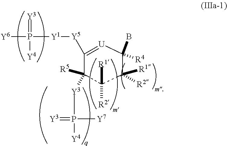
C1([Y5][Y1]P([Y6])(=[Y3])[Y4])=[U]C(B)([R4])C([R1])([R2])C([R2])([R1])C1([R5])[Y3]P(=[Y3])([Y4])[Y7]
